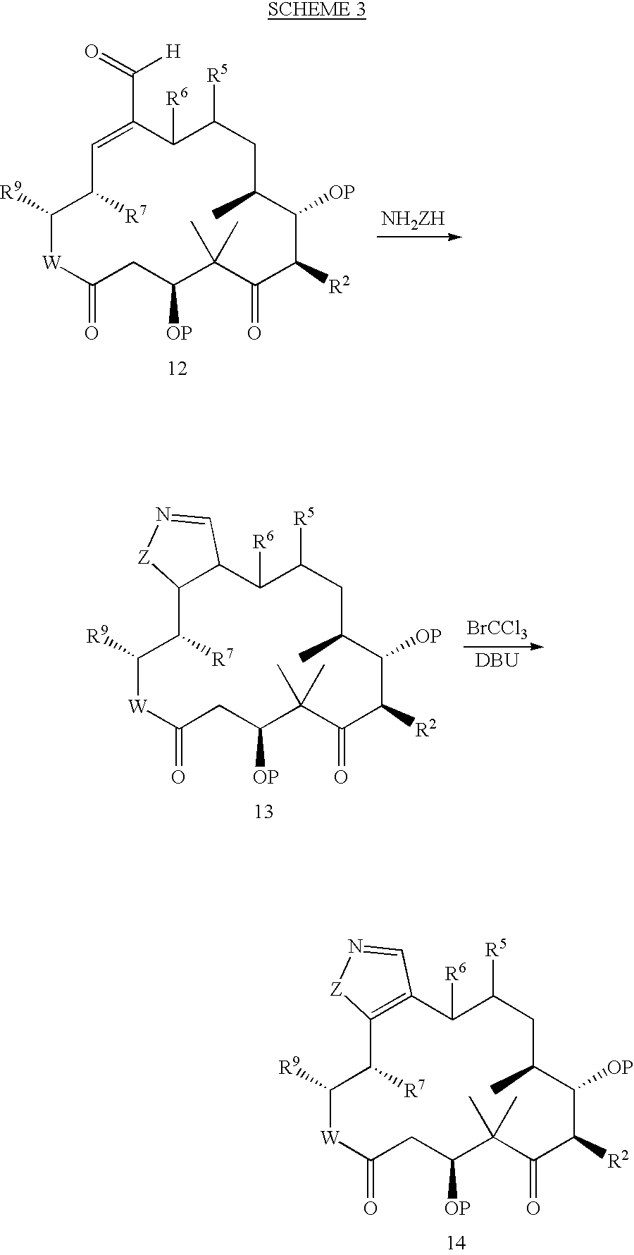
C1([R9])[W]C(=O)CC([OP])C(C)(C)C(=O)C([R2])C([OP])C(C)CC([R5])C([R6])C(C(=O)[H])=CC1[R7].C1([R9])[W]C(=O)CC([OP])C(C)(C)C(=O)C([R2])C([OP])C(C)CC([R5])C([R6])C2C(C1[R7])[Z]N=C2.[BrCCl3].[DBU].C1([R9])[W]C(=O)CC([OP])C(C)(C)C(=O)C([R2])C([OP])C(C)CC([R5])C([R6])C2=C(C1[R7])[Z]N=C2
